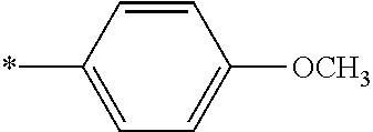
C1=CC(*)=CC=C1[OCH3]
